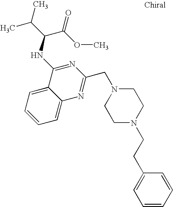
C1=C2C(=CC=C1)C(NC(C(C)C)C(OC)=O)=NC(CN1CCN(CCC3=CC=CC=C3)CC1)=N2
